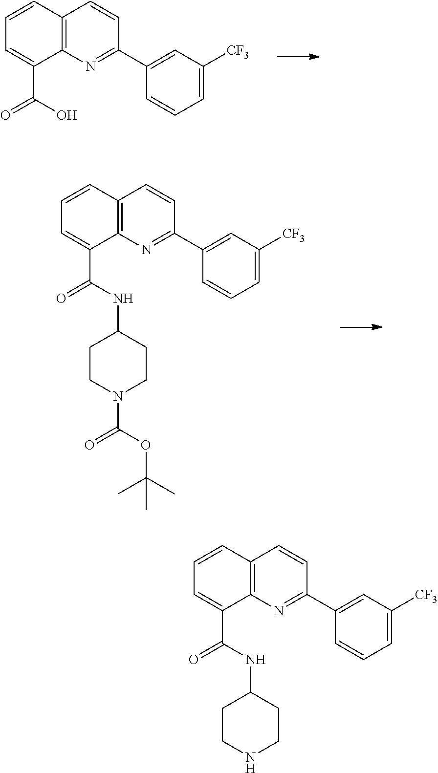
C12=C(N=C(C3=CC([CF3])=CC=C3)C=C1)C(C(O)=O)=CC=C2.C12=C(N=C(C3=CC([CF3])=CC=C3)C=C1)C(C(NC1CCN(C(OC(C)(C)C)=O)CC1)=O)=CC=C2.C12=C(N=C(C3=CC([CF3])=CC=C3)C=C1)C(C(NC1CCNCC1)=O)=CC=C2
